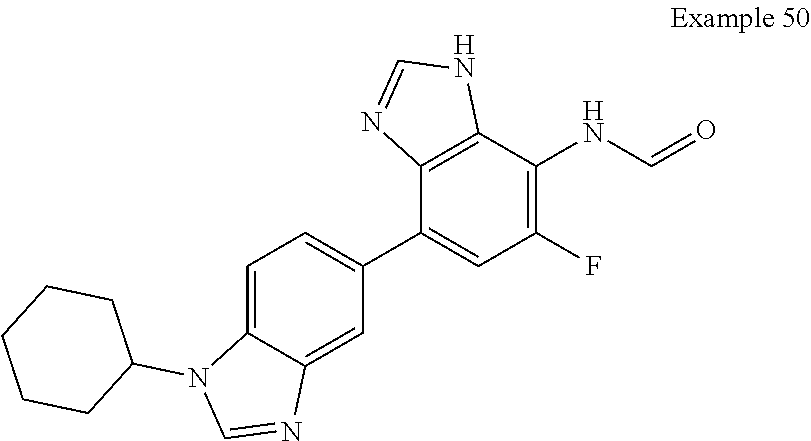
C12=C(C(C3=CC=C4C(=C3)N=CN4C3CCCCC3)=CC(F)=C1NC=O)N=CN2
